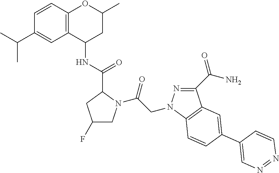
N1=C(C(=O)N)C2=C(N1CC(=O)N1CC(F)CC1C(=O)NC1C3=C(OC(C)C1)C=CC(C(C)C)=C3)C=CC(C1=CN=NC=C1)=C2
